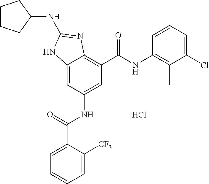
Cl.C12=CC(NC(C3=CC=CC=C3[CF3])=O)=CC(C(NC3=C(C)C(Cl)=CC=C3)=O)=C1N=C(NC1CCCC1)N2
